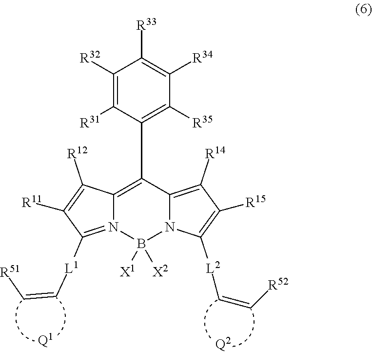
[Q2].[Q1].C12=C(C3=C([R35])C([R34])=C([R33])C([R32])=C3[R31])C3=C([R14])C([R15])=C([L2]C=C[R52])N3B([X1])([X2])N1=C([L1]C=C[R51])C([R11])=C2[R12]
